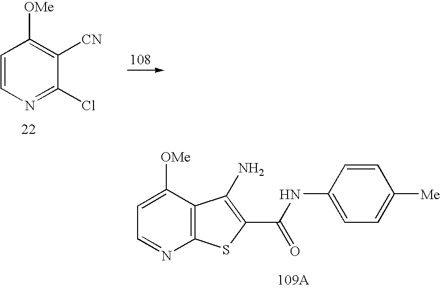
C1=C([OMe])C2=C(N=C1)SC(C(=O)NC1=CC=C([Me])C=C1)=C2N.C1=CN=C(Cl)C([CN])=C1[OMe]
